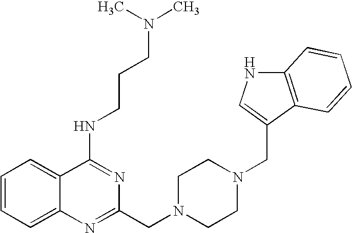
C1=CC=C2C(=C1)C(NCCCN(C)C)=NC(CN1CCN(CC3=CNC4=C3C=CC=C4)CC1)=N2
